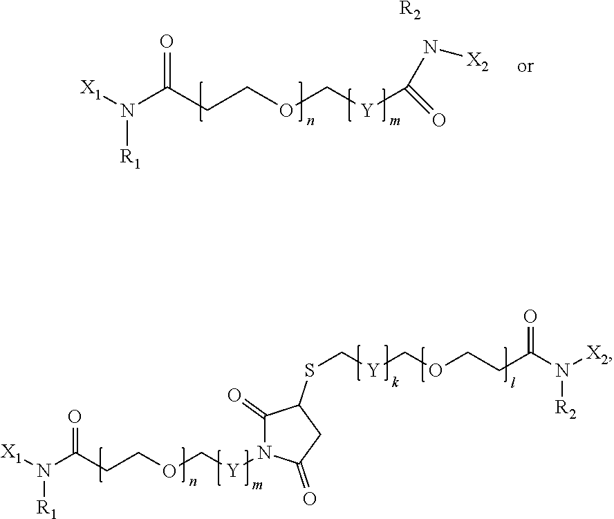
[X1]N(C(CCOC[Y]C(N[X2])=O)=O)[R1].[R2].[X1]N(C(CCOC[Y]N1C(=O)C(SC[Y]COCCC(N([X2])[R2])=O)CC1=O)=O)[R1]
